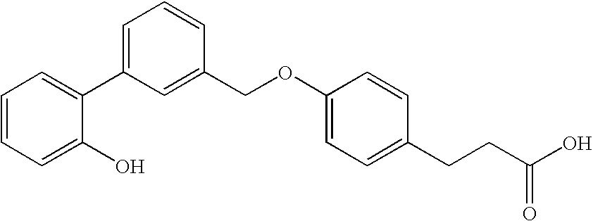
C1=CC=C(O)C(C2=CC=CC(COC3=CC=C(CCC(O)=O)C=C3)=C2)=C1
